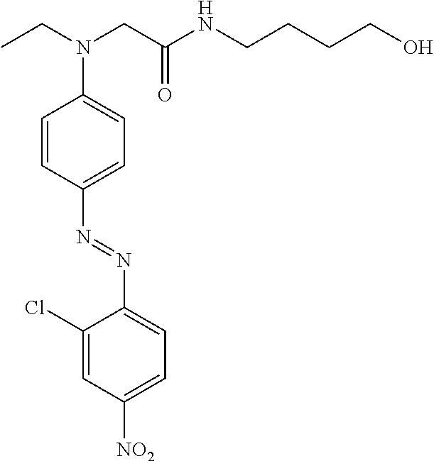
C1(Cl)=CC([NO2])=CC=C1N=NC1=CC=C(N(CC)CC(NCCCCO)=O)C=C1
